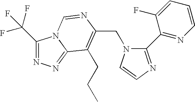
C(N1C(C2=NC=CC=C2F)=NC=C1)C1=C(CCC)C2=NN=C(C(F)(F)F)N2C=N1
